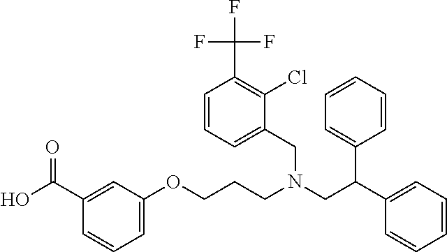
OC(C1=CC(OCCCN(CC(C2=CC=CC=C2)C2=CC=CC=C2)CC2=CC=CC(C(F)(F)F)=C2Cl)=CC=C1)=O
